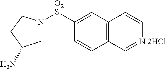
C12=C(C=C([O2S]N3CC(N)CC3)C=C1)C=C[N 2HCl]=C2
